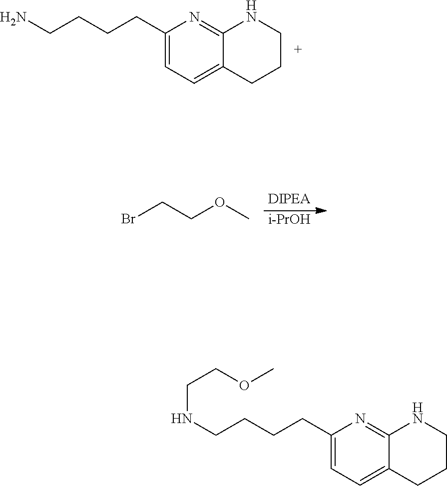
C12=NC(CCCCN)=CC=C1CCCN2.[i-PrOH].BrCCOC.C12=NC(CCCCNCCOC)=CC=C1CCCN2
